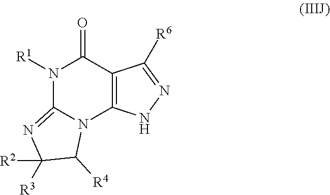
N1([R1])C2=NC([R2])([R3])C([R4])N2C2=C(C1=O)C([R6])=NN2
